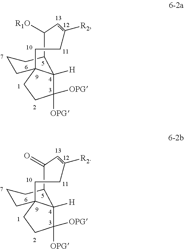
C1C([R2])=CC(=O)C2C3([H])C([OPG])([OPG])CCC3(CCC2)C1.C1C([R2])=CC([R1O])C2C3([H])C([OPG])([OPG])CCC3(CCC2)C1
